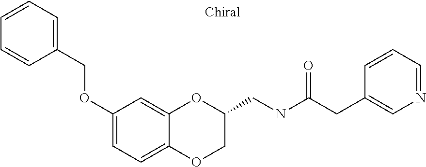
C1=CC=C(COC2=CC=C3C(=C2)OC(CNC(CC2=CN=CC=C2)=O)CO3)C=C1
